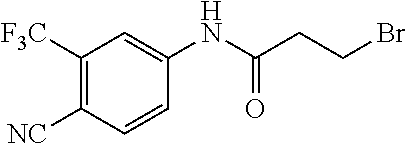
BrCCC(NC1=CC([F3C])=C([NC])C=C1)=O
